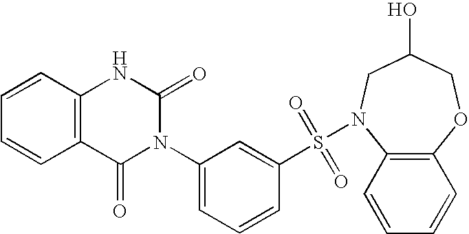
C12=C(C=CC=C1)NC(=O)N(C1=CC=CC(S(=O)(=O)N3C4=C(OCC(O)C3)C=CC=C4)=C1)C2=O
